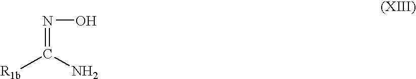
N(=C(N)[R1b])O
